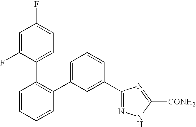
C1=CC=CC(C2=CC=CC(C3=NNC([CONH2])=N3)=C2)=C1C1=CC=C(F)C=C1F
